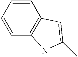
C1=CC=CC2=C1C=C(C)N2
